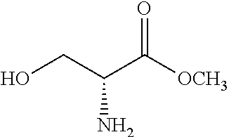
OCC(C([OCH3])=O)N
